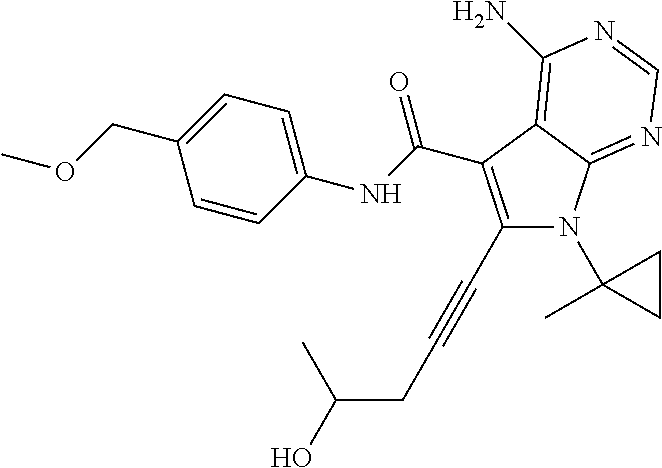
C1(C#CCC(O)C)=C(C(NC2=CC=C(COC)C=C2)=O)C2=C(N)N=CN=C2N1C1(C)CC1
